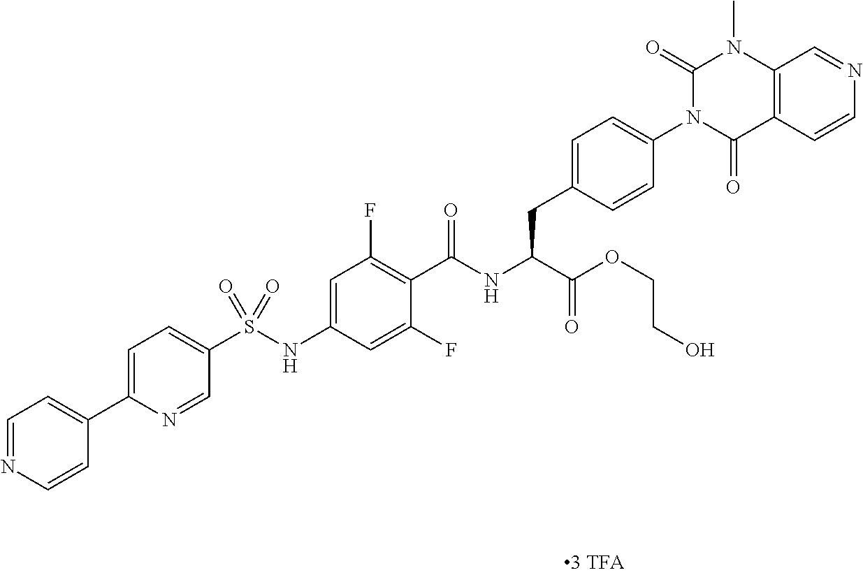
C12=C(C(=O)N(C3=CC=C(CC(C(=O)OCCO)NC(=O)C4=C(F)C=C(NS(C5=CC=C(C6=CC=NC=C6)N=C5)(=O)=O)C=C4F)C=C3)C(=O)N1C)C=CN=C2
